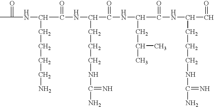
N(C(CCCCN)C(NC(CCCNC(N)=N)C(NC(CC(C)C)C(NC(CCCNC(N)=N)C=O)=O)=O)=O)C(C)=O
